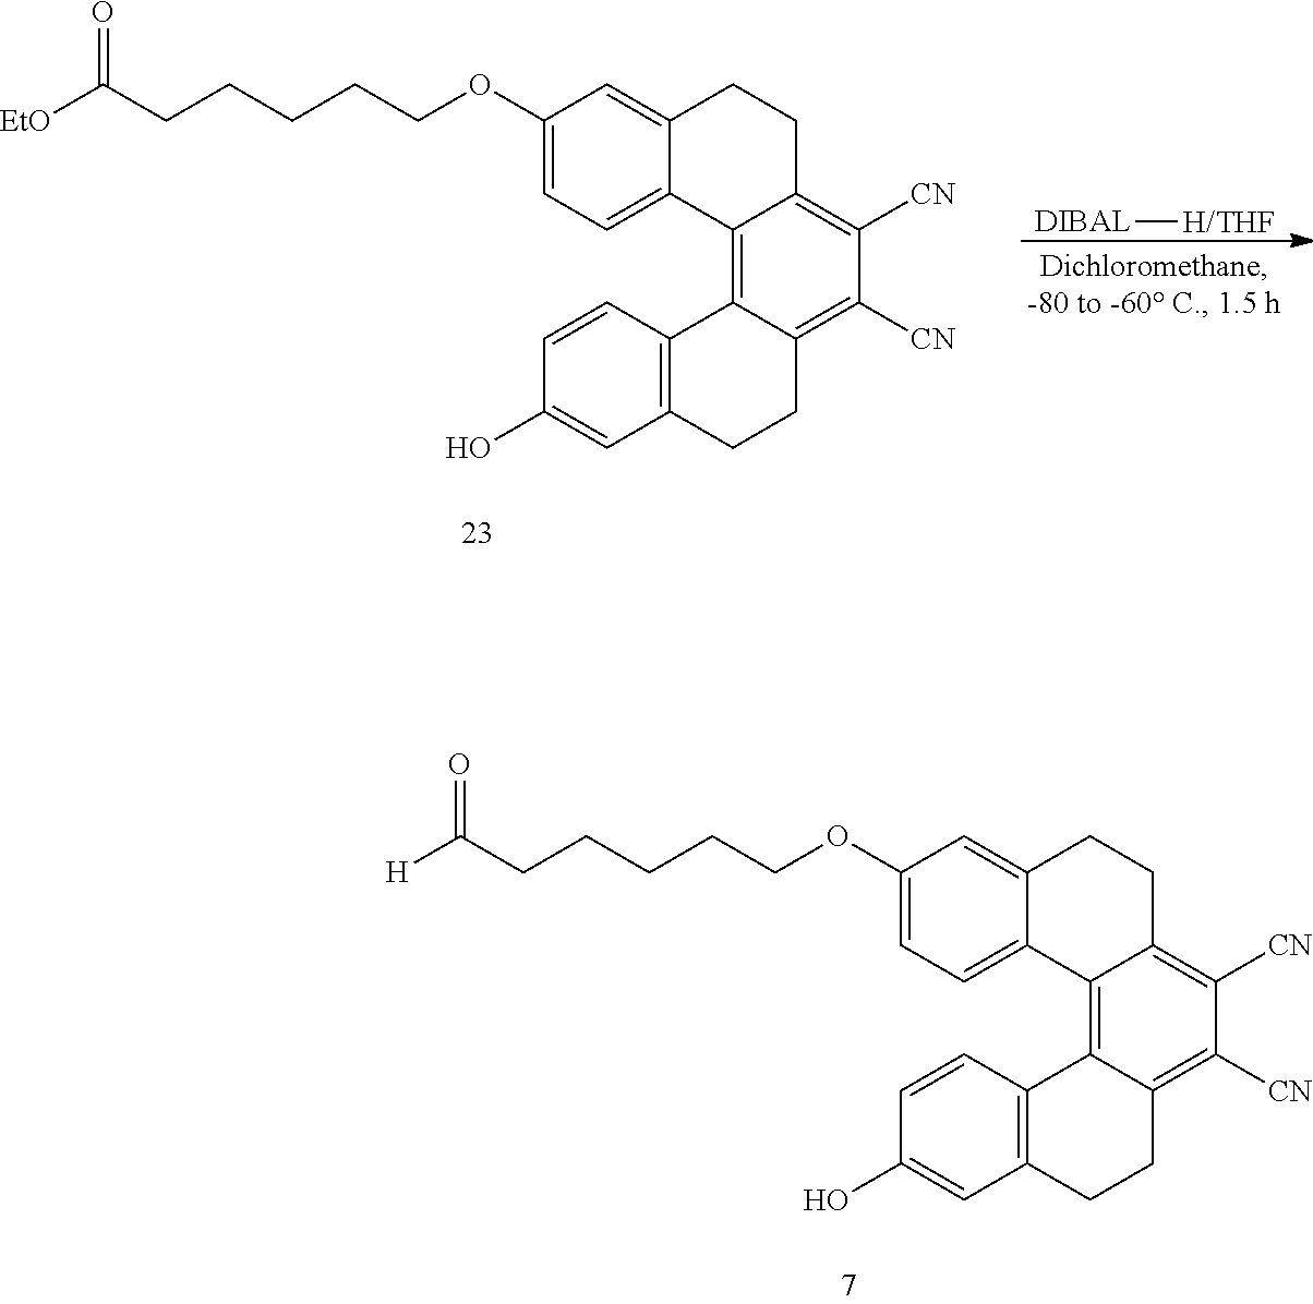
C1=C2C(=CC=C1OCCCCCC([EtO])=O)C1=C3C(=C([CN])C([CN])=C1CC2)CCC1=C3C=CC(O)=C1.[DIBAL][H/THF].C1=C2C(=CC=C1OCCCCCC([H])=O)C1=C3C(=C([CN])C([CN])=C1CC2)CCC1=C3C=CC(O)=C1
